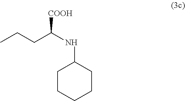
C(C(NC1CCCCC1)[COOH])CC
